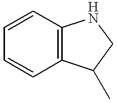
C1=CC2=C(C=C1)NCC2C
